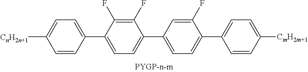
C1([CnH2n+1])=CC=C(C2=CC=C(C3=CC=C(C4=CC=C([CmH2m+1])C=C4)C(F)=C3)C(F)=C2F)C=C1
